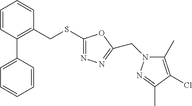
C1=CC(C2=CC=CC=C2)=C(CSC2=NN=C(CN3C(C)=C(Cl)C(C)=N3)O2)C=C1
